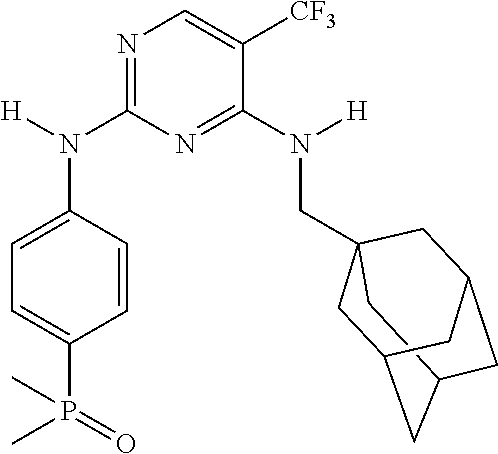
C12CC3(CN(C4=NC(N(C5=CC=C(P(=O)(C)C)C=C5)[H])=NC=C4[CF3])[H])CC(C1)CC(C3)C2
